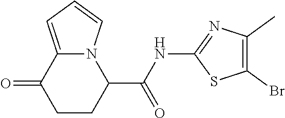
N12C(=CC=C1)C(=O)CCC2C(NC1=NC(C)=C(Br)S1)=O
